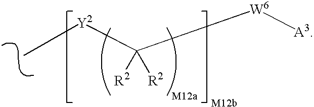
C[Y2]C([W6][A3])([R2])[R2]
